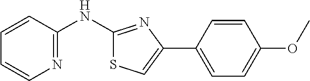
C1=CC(NC2=NC(C3=CC=C(OC)C=C3)=CS2)=NC=C1
